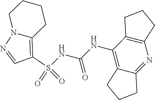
S(NC(NC1=C2C(=NC3=C1CCC3)CCC2)=O)(C1=C2N(N=C1)CCCC2)(=O)=O
